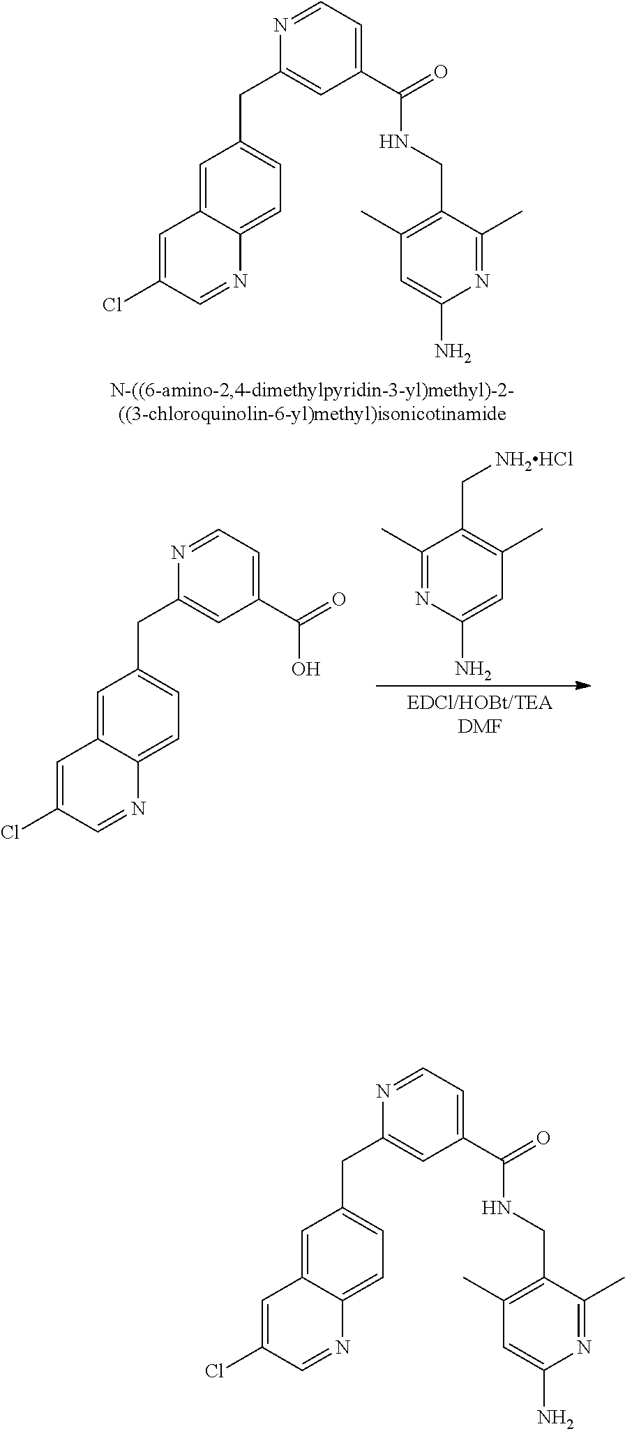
C1(C(=O)NCC2=C(C)C=C(N)N=C2C)=CC=NC(CC2=CC=C3C(=C2)C=C(Cl)C=N3)=C1.[NH2HCl]CC1=C(C)C=C(N)N=C1C.C1(C(=O)O)=CC=NC(CC2=CC=C3C(=C2)C=C(Cl)C=N3)=C1.C1(C(=O)NCC2=C(C)C=C(N)N=C2C)=CC=NC(CC2=CC=C3C(=C2)C=C(Cl)C=N3)=C1
